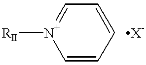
C1=CC=CC=[N+]1[RII]
